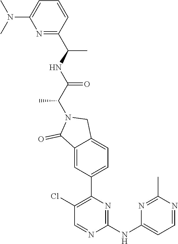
C1=CC(C(NC(C(N2C(=O)C3=CC(C4=C(Cl)C=NC(NC5=CC=NC(C)=N5)=N4)=CC=C3C2)C)=O)C)=NC(N(C)C)=C1
